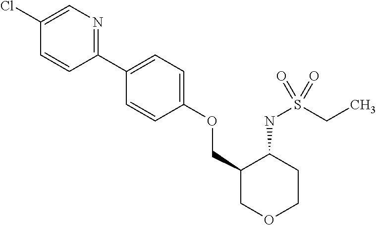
C1(C2=CC=C(OCC3COCCC3NS(CC)(=O)=O)C=C2)=NC=C(Cl)C=C1
